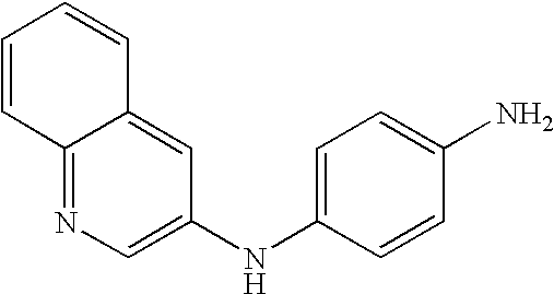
C12=NC=C(NC3=CC=C(N)C=C3)C=C1C=CC=C2
